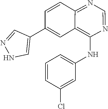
C1(C2=CC3=C(NC4=CC=CC(Cl)=C4)N=CN=C3C=C2)=CNN=C1
